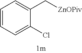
C1=CC=C(Cl)C(C[ZnOPiv])=C1
